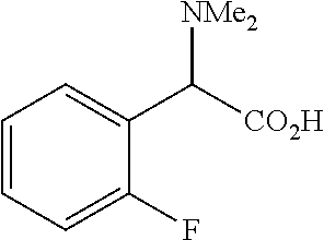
C1=C(F)C(C([CO2H])[NMe2])=CC=C1
